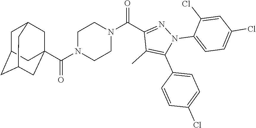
C1C2CC3CC(C(N4CCN(C(C5=NN(C6=CC=C(Cl)C=C6Cl)C(C6=CC=C(Cl)C=C6)=C5C)=O)CC4)=O)(CC1C3)C2
